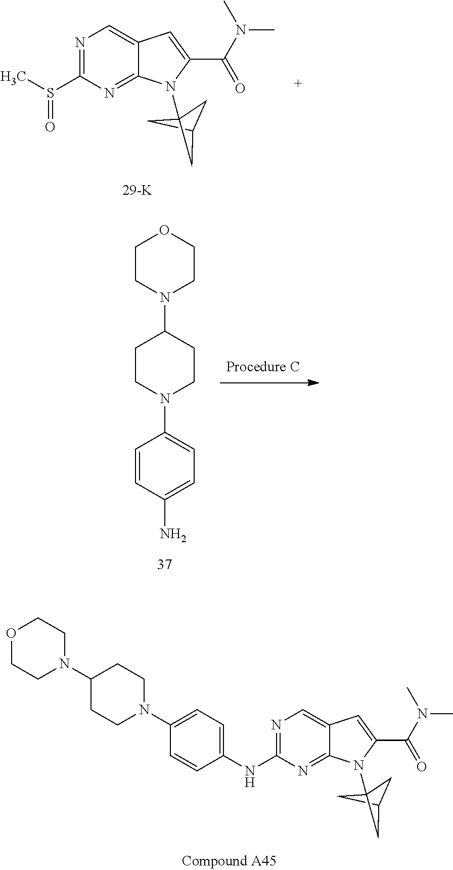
N1=C(S(C)=O)N=C2C(=C1)C=C(C(N(C)C)=O)N2C12CC(C1)C2.C1=C(N)C=CC(N2CCC(N3CCOCC3)CC2)=C1.C1=C(NC2=NC=C3C(=N2)N(C24CC(C2)C4)C(C(N(C)C)=O)=C3)C=CC(N2CCC(N3CCOCC3)CC2)=C1
